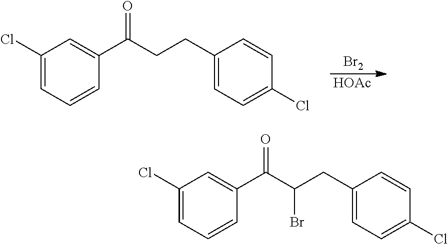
C1(Cl)=CC=CC(C(CCC2=CC=C(Cl)C=C2)=O)=C1.[Br2].[HOAc].C1(Cl)=CC=CC(C(C(CC2=CC=C(Cl)C=C2)Br)=O)=C1
